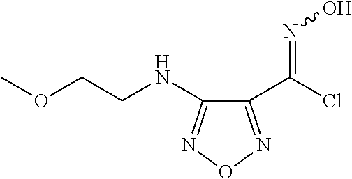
C1(C(=NO)Cl)=NON=C1NCCOC
